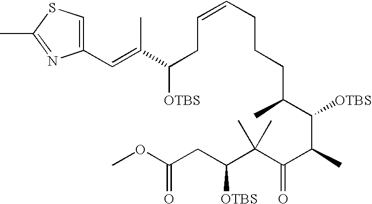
C1(C=C(C)C([OTBS])CC=CCCCC(C([OTBS])C(C(=O)C(C(CC(OC)=O)[OTBS])(C)C)C)C)=CSC(C)=N1
